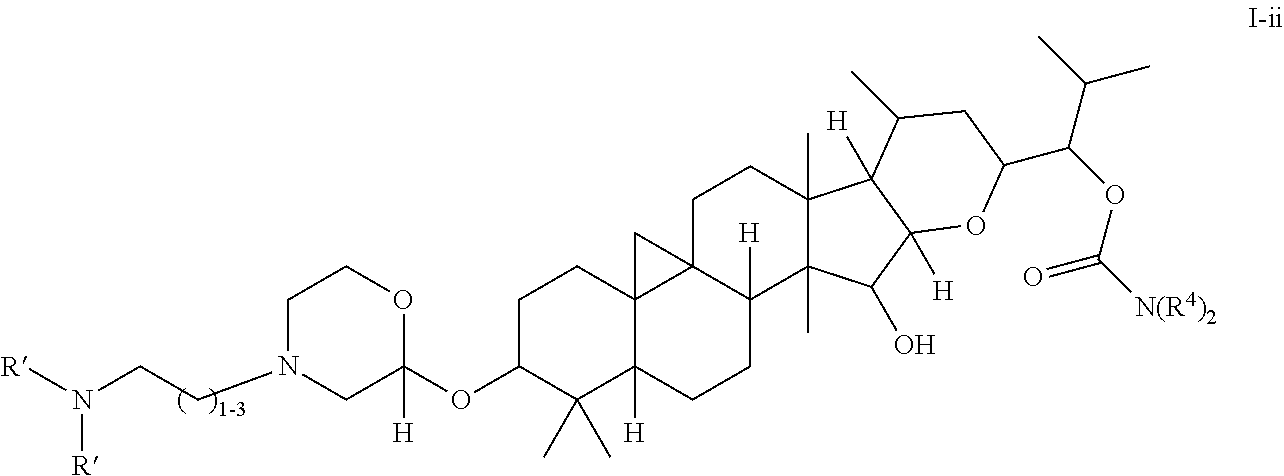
C1N(CCN([R])[R])CC(OC2C(C)(C)C3([H])C4(CC2)C2(C([H])(CC3)C3(C)C(C)(CC2)C2([H])C([H])(C3O)OC(C(OC(=O)[N(R4)2])C(C)C)CC2C)C4)([H])OC1
